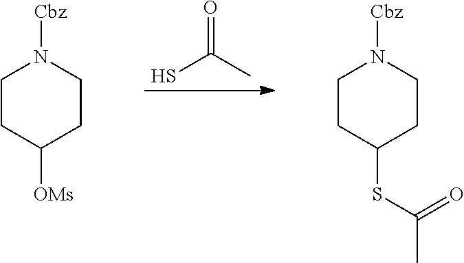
O=C(C)S.C1CC([OMs])CCN1[Cbz].C1CC(SC(C)=O)CCN1[Cbz]
